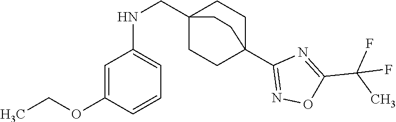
C1=C(OCC)C=CC=C1NCC12CCC(C3=NOC(C(C)(F)F)=N3)(CC1)CC2
